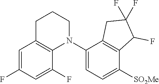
C1=C(F)C=C(F)C2=C1CCCN2C1=CC=C([SO2Me])C2=C1CC(F)(F)C2F
